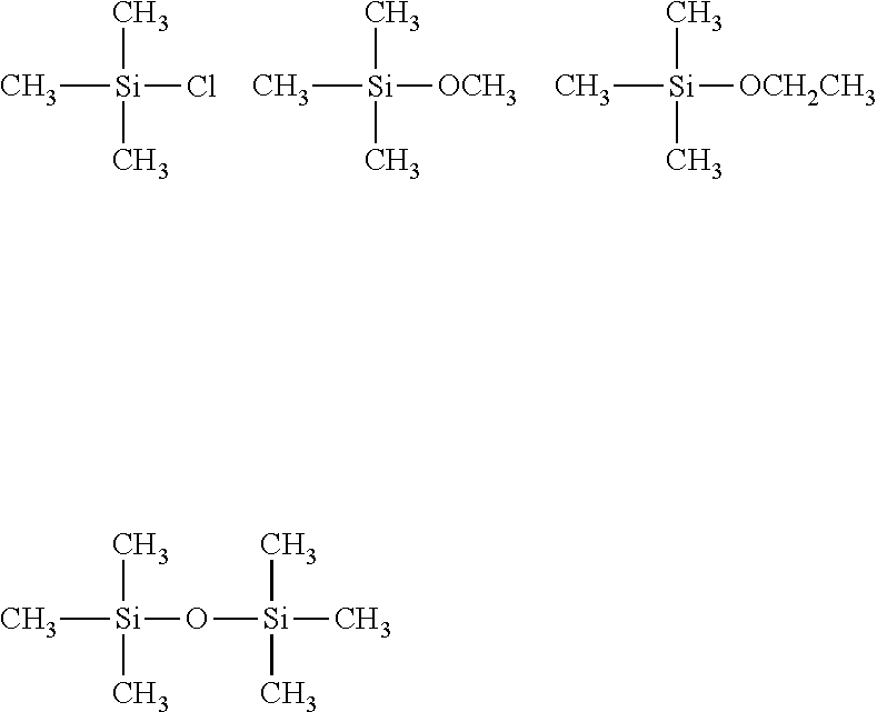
C[Si](Cl)(C)C.C[Si]([OCH3])(C)C.C[Si]([OCH2CH3])(C)C.C[Si](O[Si](C)(C)C)(C)C
